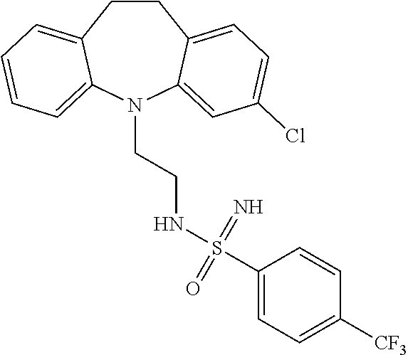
C1CC2=CC=C(Cl)C=C2N(CCNS(=N)(=O)C2=CC=C([CF3])C=C2)C2=CC=CC=C12
